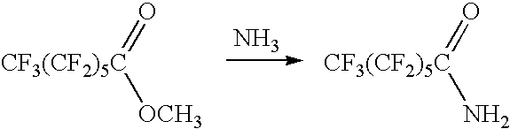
O=[CF3(CF2)5C][OCH3].N.O=[CF3(CF2)5C]N
